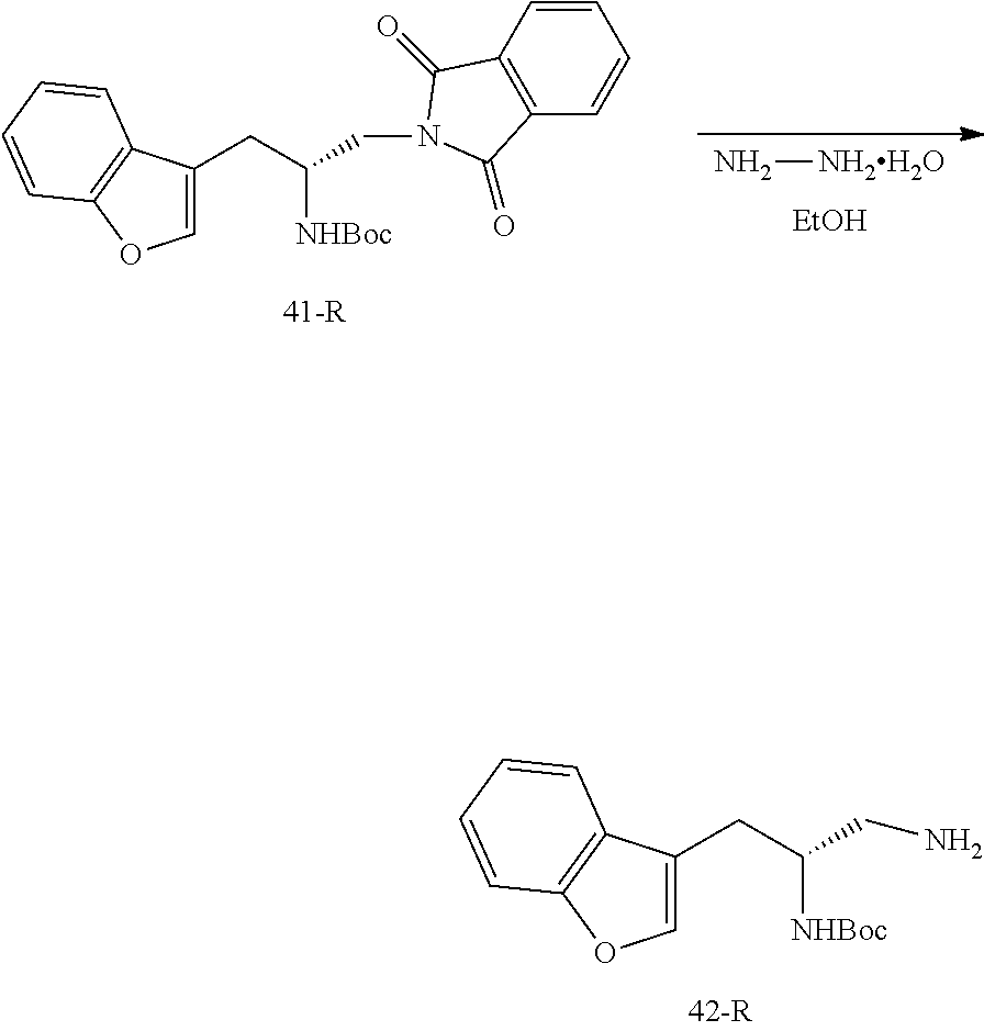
C1=C(CC(CN)[NHBoc])C2=C(O1)C=CC=C2.N[NH2H2O].[EtOH].C1=C(CC(CN2C(=O)C3=C(C=CC=C3)C2=O)[NHBoc])C2=C(O1)C=CC=C2
